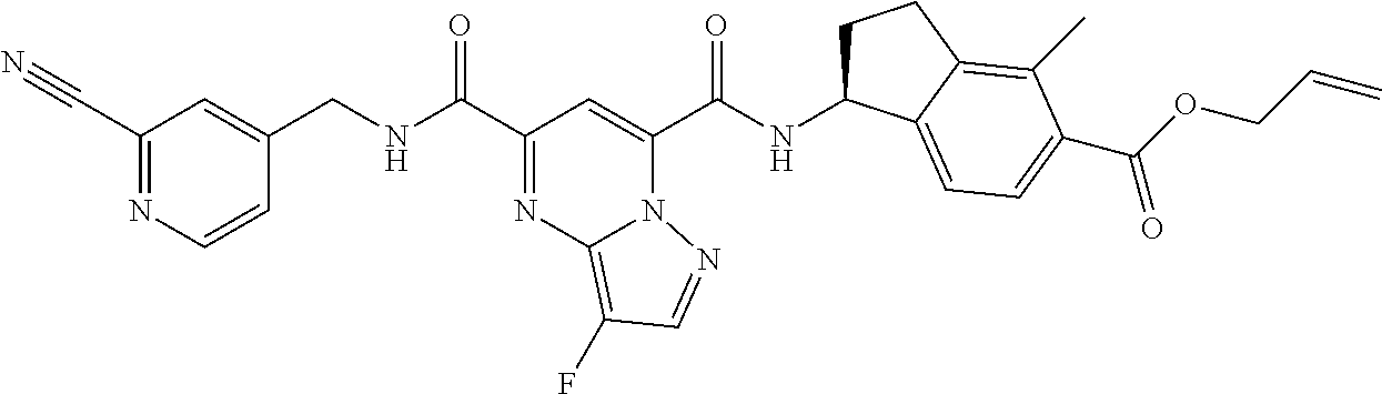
C1(C#N)=NC=CC(CNC(C2=NC3=C(F)C=NN3C(C(NC3CCC4=C(C)C(C(OCC=C)=O)=CC=C34)=O)=C2)=O)=C1
